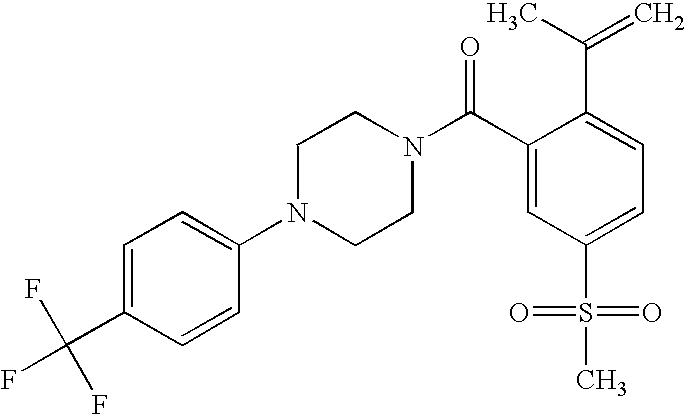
FC(C1=CC=C(N2CCN(C(C3=CC(S(=O)(=O)C)=CC=C3C(C)=C)=O)CC2)C=C1)(F)F
